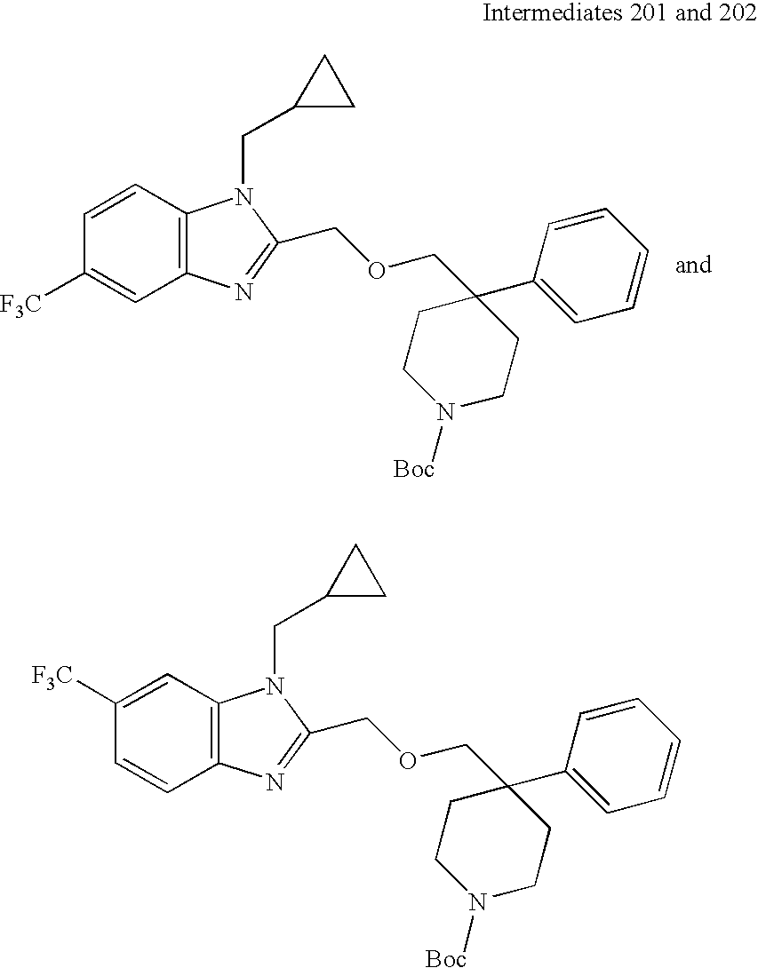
C12=C(C=C([F3C])C=C1)N(CC1CC1)C(COCC1(C3=CC=CC=C3)CCN([Boc])CC1)=N2.C12=C(C=CC([F3C])=C1)N(CC1CC1)C(COCC1(C3=CC=CC=C3)CCN([Boc])CC1)=N2
